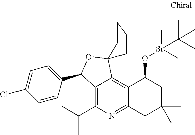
C12=C3C(=C(C(C)C)N=C1CC(C)(C)CC2O[Si](C)(C)C(C)(C)C)C(C1=CC=C(Cl)C=C1)OC31CCCC1
